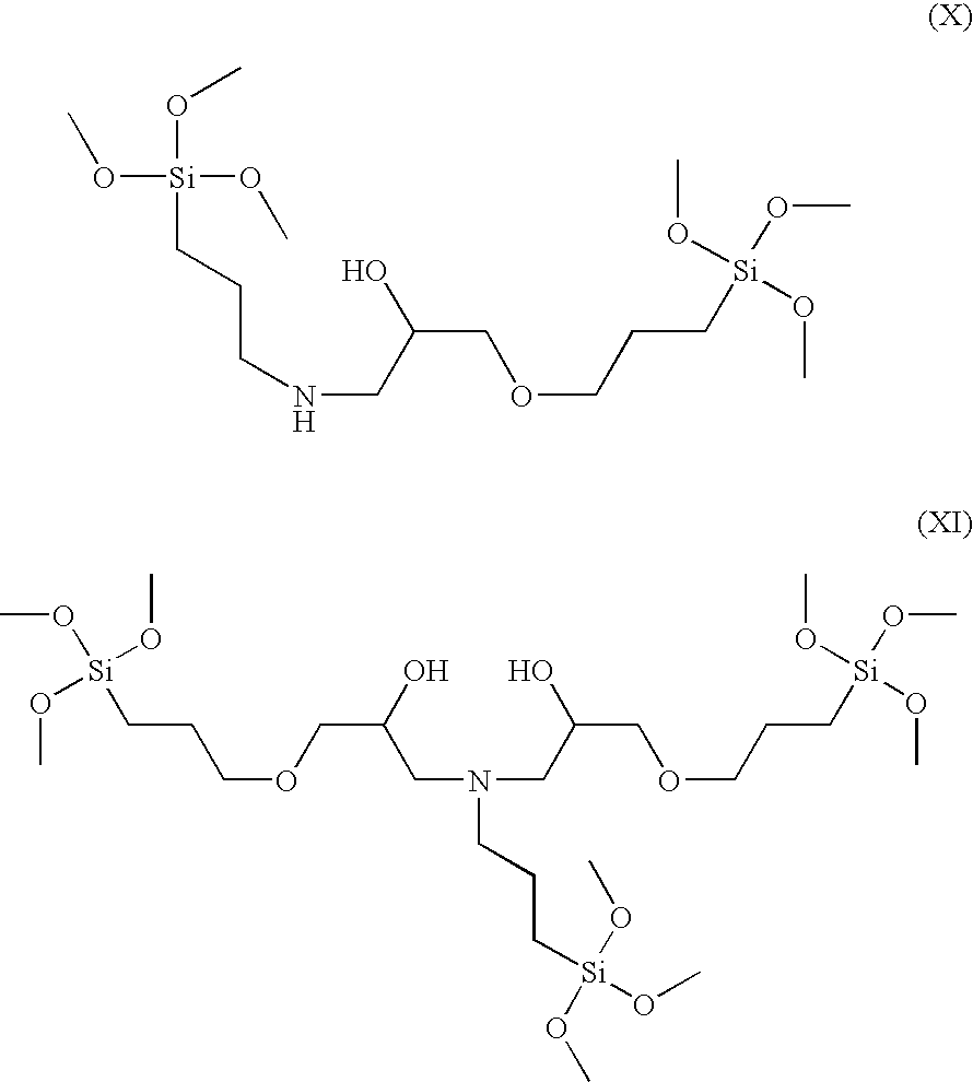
[Si](CCCNCC(COCCC[Si](OC)(OC)OC)O)(OC)(OC)OC.N(CC(COCCC[Si](OC)(OC)OC)O)(CC(COCCC[Si](OC)(OC)OC)O)CCC[Si](OC)(OC)OC
